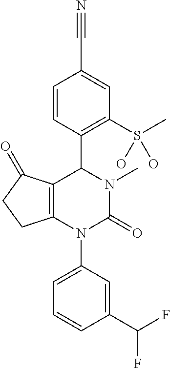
C12=C(N(C3=CC=CC(C(F)F)=C3)C(=O)N(C)C1C1=C(S(C)(O)O)C=C(C#N)C=C1)CCC2=O
